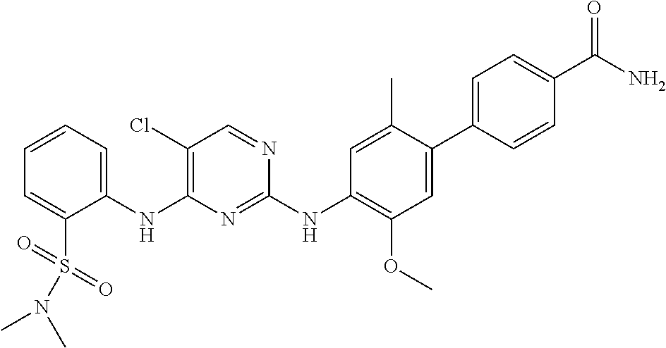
C1(NC2=C(Cl)C=NC(NC3=C(OC)C=C(C4=CC=C(C(N)=O)C=C4)C(C)=C3)=N2)=CC=CC=C1S(=O)(=O)N(C)C
